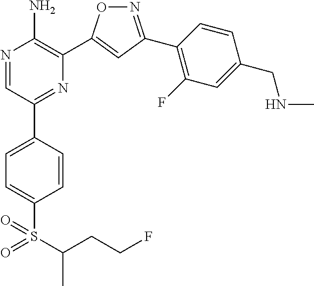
N1=C(C2=C(F)C=C(CNC)C=C2)C=C(C2=C(N)N=CC(C3=CC=C(S(=O)(=O)C(CCF)C)C=C3)=N2)O1
